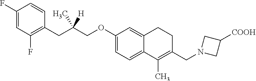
C(OC1=CC=C2C(=C1)CCC(CN1CC([COOH])C1)=C2C)C(CC1=C(F)C=C(F)C=C1)(C)[H]
